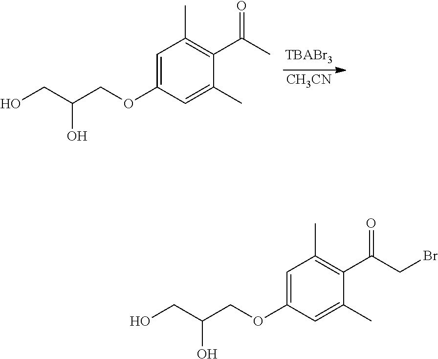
[CH3CN].C1=C(OCC(CO)O)C=C(C)C(C(C)=O)=C1C.C1=C(OCC(CO)O)C=C(C)C(C(CBr)=O)=C1C
